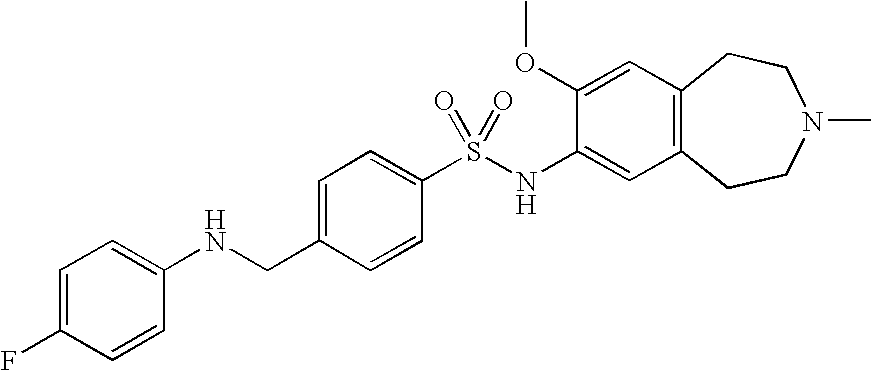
C1(OC)=CC2=C(C=C1NS(C1=CC=C(CNC3=CC=C(F)C=C3)C=C1)(=O)=O)CCN(C)CC2
